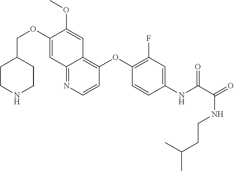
C1CNCCC1COC1=CC2=NC=CC(OC3=C(F)C=C(NC(=O)C(NCCC(C)C)=O)C=C3)=C2C=C1OC
